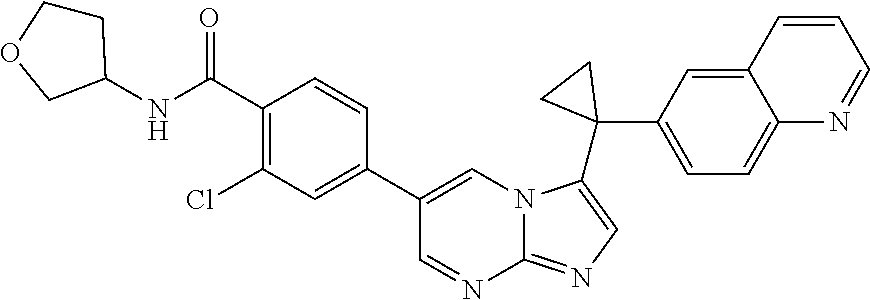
C1(NC(C2=C(Cl)C=C(C3=CN4C(=NC=C4C4(C5=CC=C6C(=C5)C=CC=N6)CC4)N=C3)C=C2)=O)CCOC1
